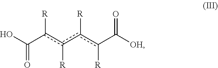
OC(c(c(c(c(C([OH])=O)[R])[R])[R])[R])=O
